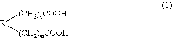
[(CH2)nCOOH][R][(CH2)mCOOH]
